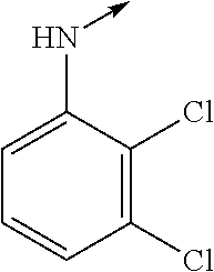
C1(Cl)=C(Cl)C=CC=C1N->C
